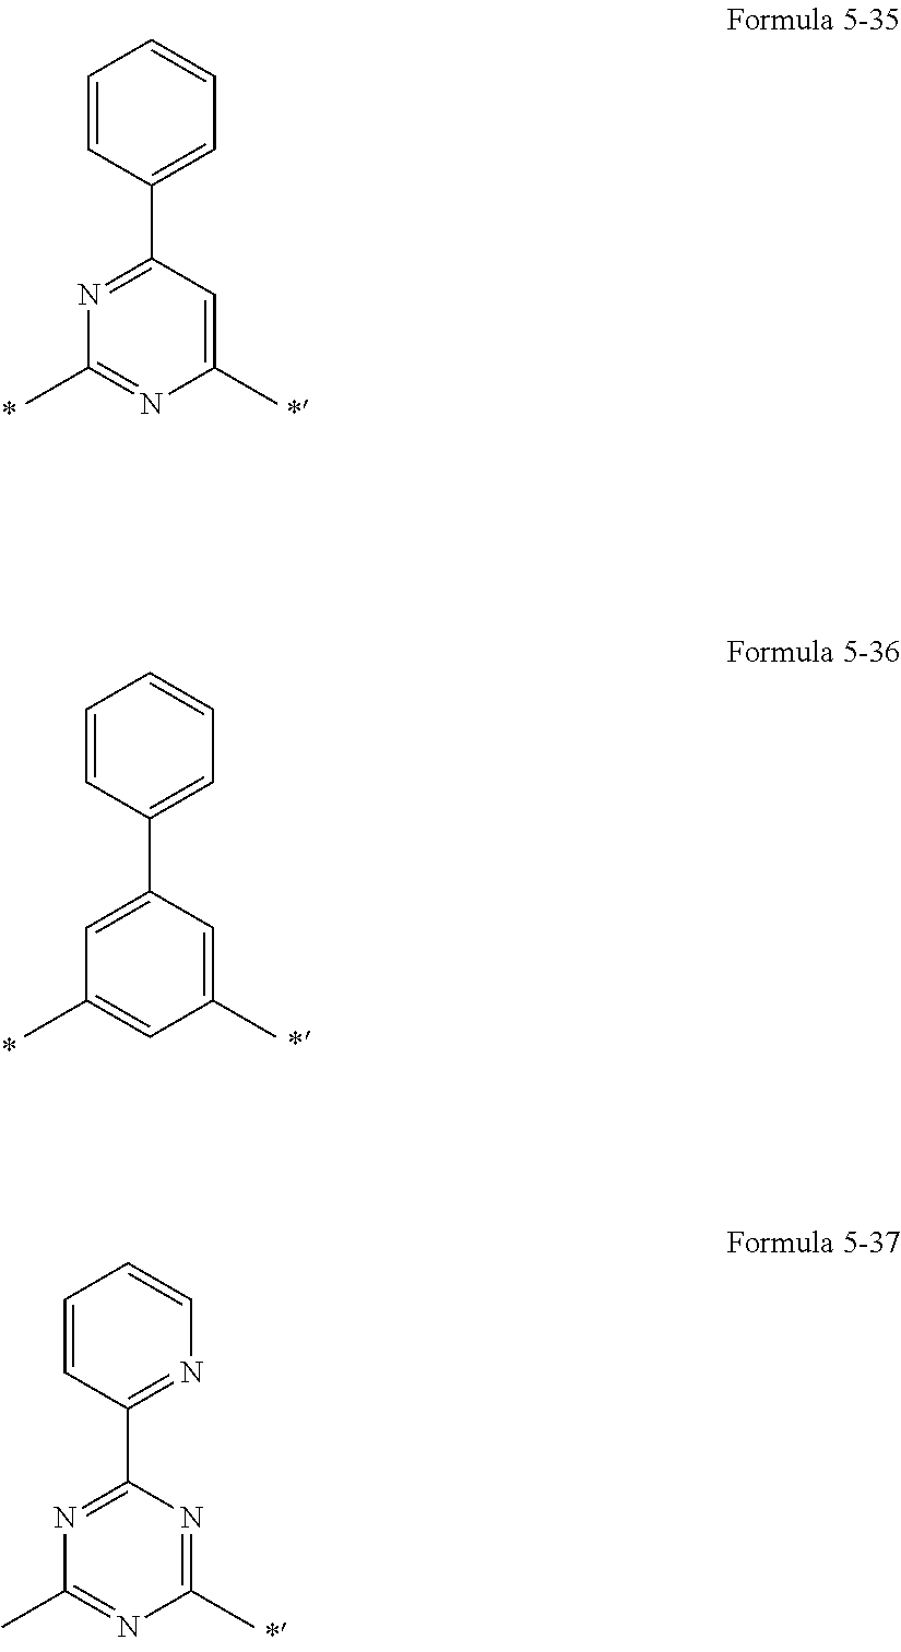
C1=CC(C2=NC(C)=NC(C)=C2)=CC=C1.C1=CC(C2=CC(C)=CC(C)=C2)=CC=C1.C1=CC(C2=NC(C)=NC(C)=N2)=NC=C1
